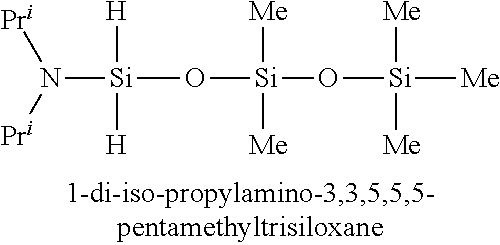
[Si](O[Si](O[Si]([Me])([Me])[Me])([Me])[Me])([H])([H])N([Pri])[Pri]
